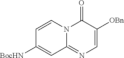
C1=CN2C(=NC=C([OBn])C2=O)C=C1[BocHN]
